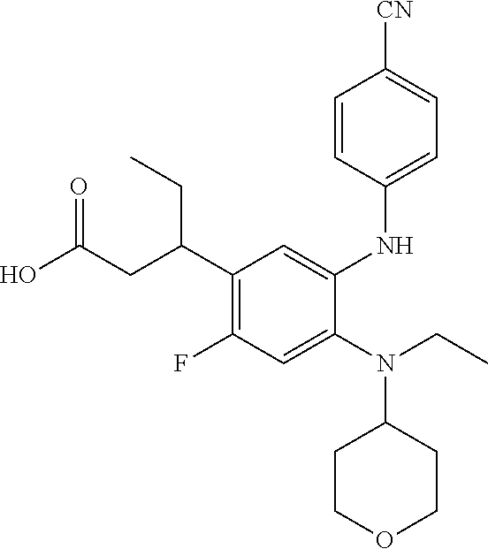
C1(C(CC(O)=O)CC)=C(F)C=C(N(CC)C2CCOCC2)C(NC2=CC=C([CN])C=C2)=C1
